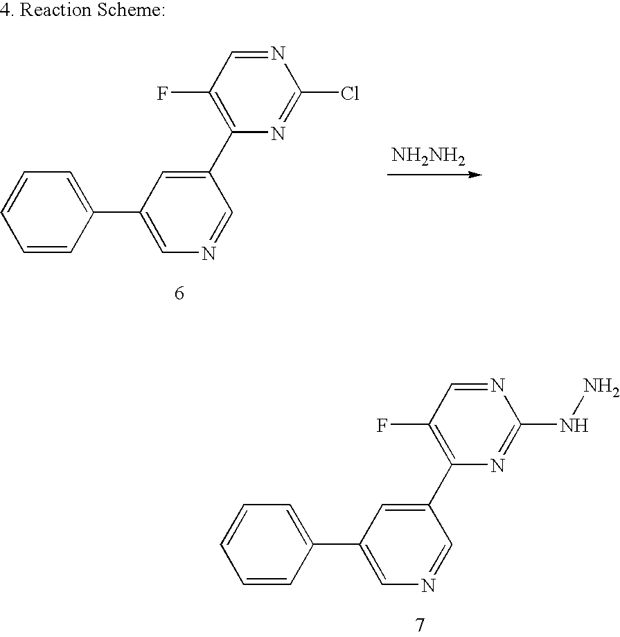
C1=CC=C(C2=CN=CC(C3=C(F)C=NC(NN)=N3)=C2)C=C1.C1=CC(C2=CN=CC(C3=C(F)C=NC(Cl)=N3)=C2)=CC=C1.[NH2NH2]
